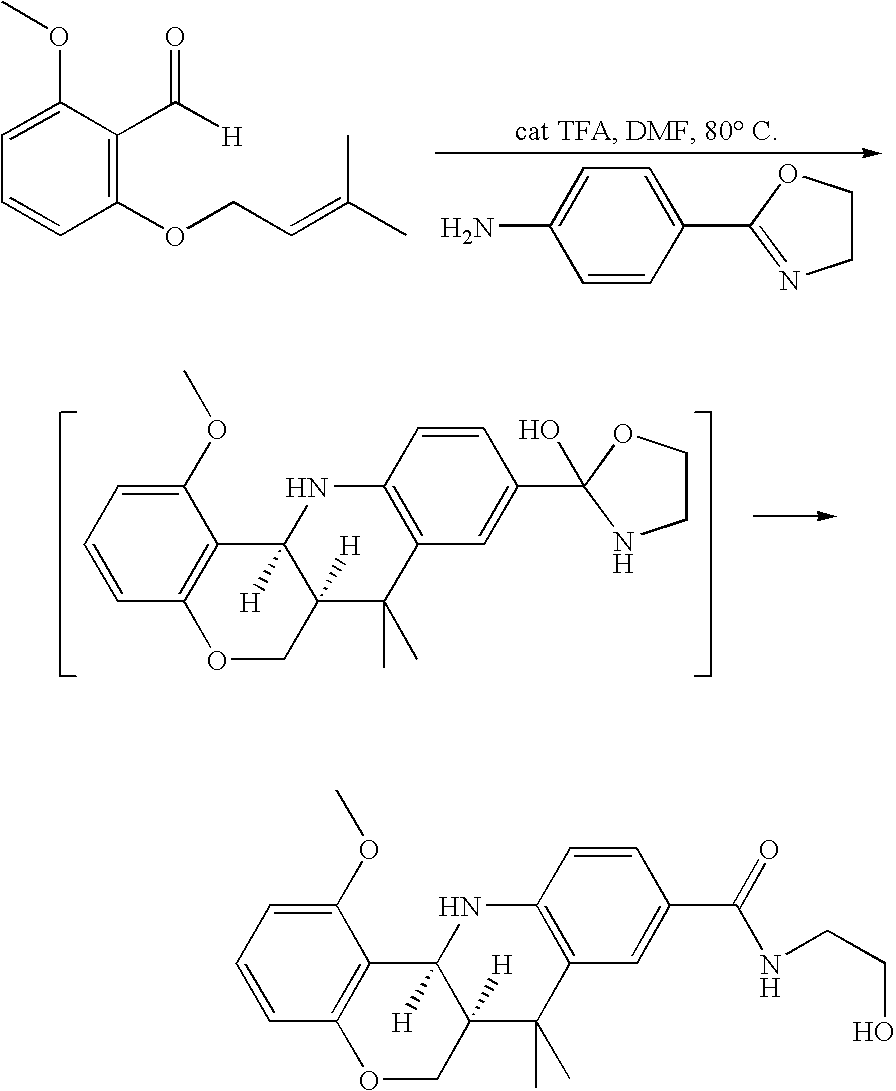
C1=C(N)C=CC(C2=NCCO2)=C1.C1(OC)=CC=CC(OCC=C(C)C)=C1C([H])=O.C1=CC2=C(C(OC)=C1)C1([H])C([H])(CO2)C(C)(C)C2=C(N1)C=CC(C1(O)NCCO1)=C2.C1=CC2=C(C(OC)=C1)C1([H])C([H])(CO2)C(C)(C)C2=C(N1)C=CC(C(NCCO)=O)=C2
